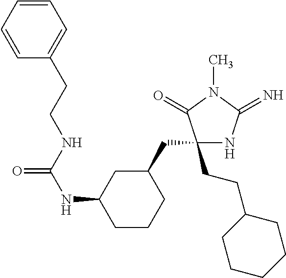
C1(CCC2CCCCC2)(CC2CC(NC(NCCC3=CC=CC=C3)=O)CCC2)NC(=N)N(C)C1=O
